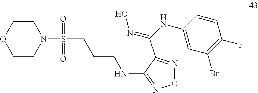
N1=C(C(=NO)NC2=CC(Br)=C(F)C=C2)C(NCCCS(N2CCOCC2)(=O)=O)=NO1
